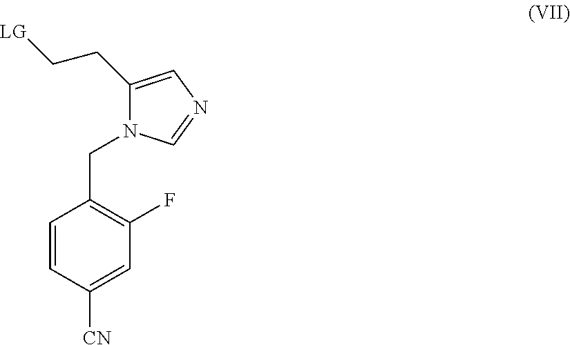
C1=CC([CN])=CC(F)=C1CN1C(CC[LG])=CN=C1
